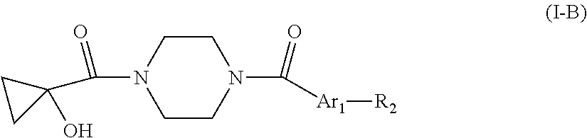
C1CN(C(=O)[Ar1][R2])CCN1C(=O)C1(O)CC1
